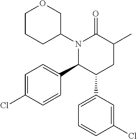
N1(C2COCCC2)C(C2=CC=C(Cl)C=C2)C(C2=CC=CC(Cl)=C2)CC(C)C1=O
